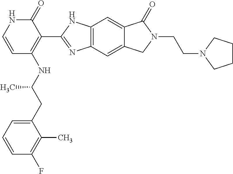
C12=C(C=C3C(=C1)C(=O)N(CCN1CCCC1)C3)N=C(C1=C(NC(CC3=CC=CC(F)=C3C)C)C=CNC1=O)N2
